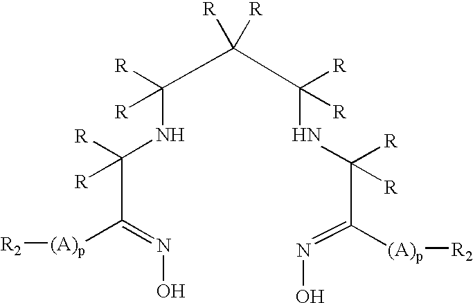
N(O)=C(C(NC(C(C(NC(C(=NO)[(A)p][R2])([R])[R])([R])[R])([R])[R])([R])[R])([R])[R])[(A)p][R2]
